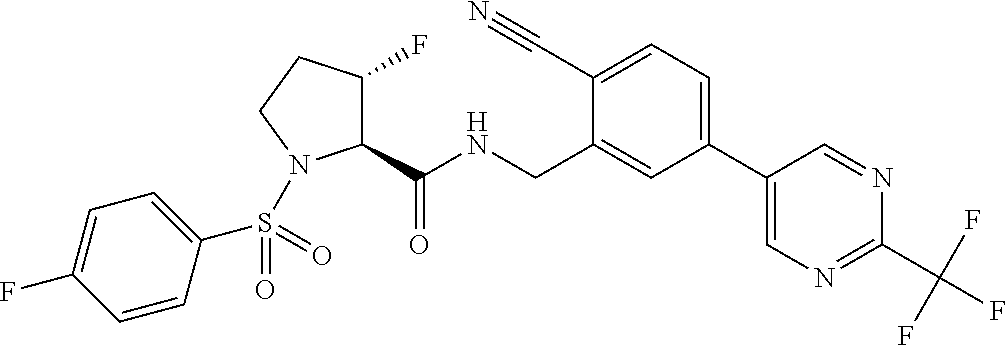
C1(C(NCC2=CC(C3=CN=C(C(F)(F)F)N=C3)=CC=C2C#N)=O)C(F)CCN1S(C1=CC=C(F)C=C1)(=O)=O
